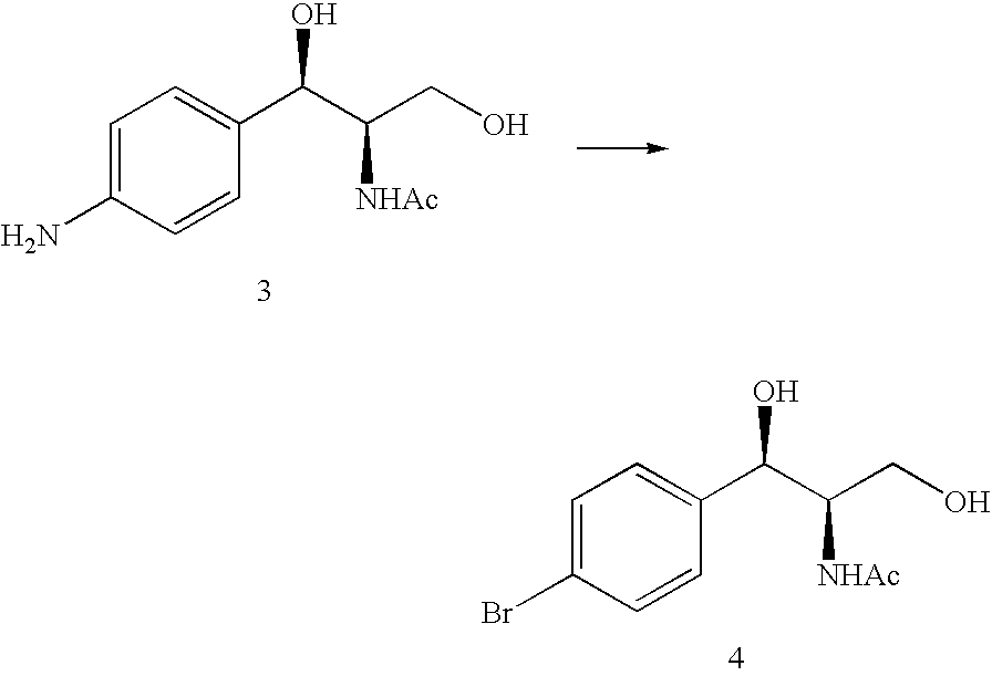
C1=C(N)C=CC(C(C(CO)[NHAc])O)=C1.C1=C(Br)C=CC(C(C(CO)[NHAc])O)=C1
